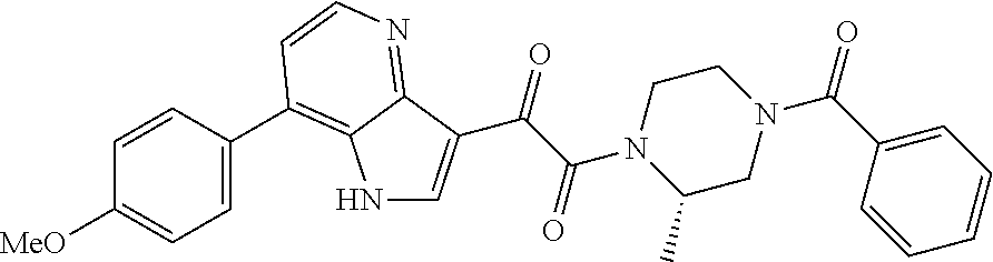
N1C=C(C(C(N2C(C)CN(C(C3=CC=CC=C3)=O)CC2)=O)=O)C2=NC=CC(C3=CC=C([MeO])C=C3)=C12
